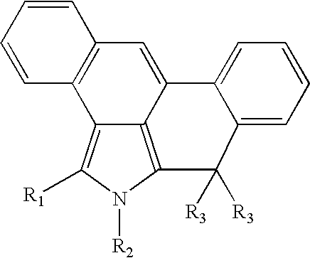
C12=C([R1])N([R2])C3=C1C(=CC1=C2C=CC=C1)C1=CC=CC=C1C3([R3])[R3]
